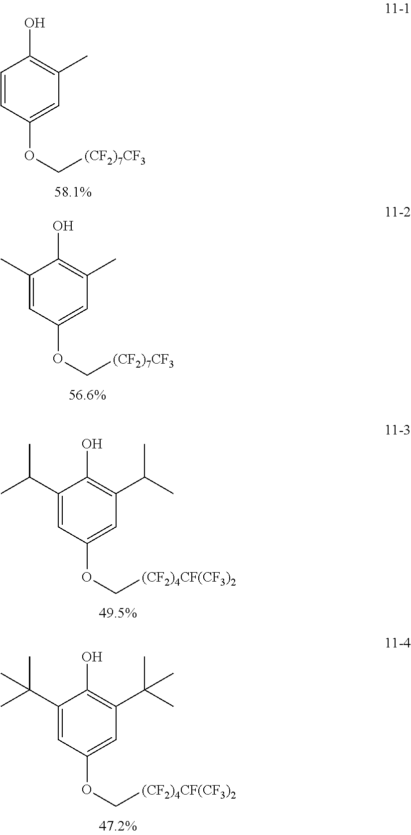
C1=CC(OC[(CF2)7CF3])=CC(C)=C1O.C1(C)=CC(OC[(CF2)7CF3])=CC(C)=C1O.C1(C(C)C)=CC(OC[(CF2)4CF(CF3)2])=CC(C(C)C)=C1O.C1(C(C)(C)C)=CC(OC[(CF2)4CF(CF3)2])=CC(C(C)(C)C)=C1O
